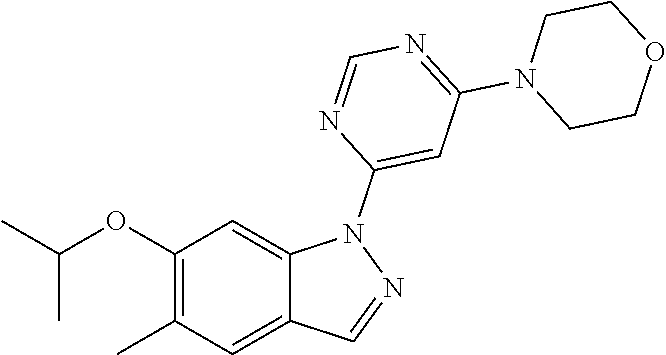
C1(OC(C)C)=C(C)C=C2C(=C1)N(C1=CC(N3CCOCC3)=NC=N1)N=C2
